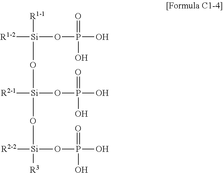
[R1-2][Si]([R1-1])(O[Si]([R2-1])(O[Si]([R3])([R2-2])OP(O)(O)=O)OP(=O)(O)O)OP(=O)(O)O
